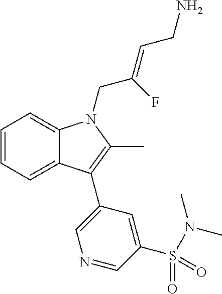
C1=CC=C2C(=C1)N(CC(=CCN)F)C(C)=C2C1=CN=CC(S(=O)(=O)N(C)C)=C1
